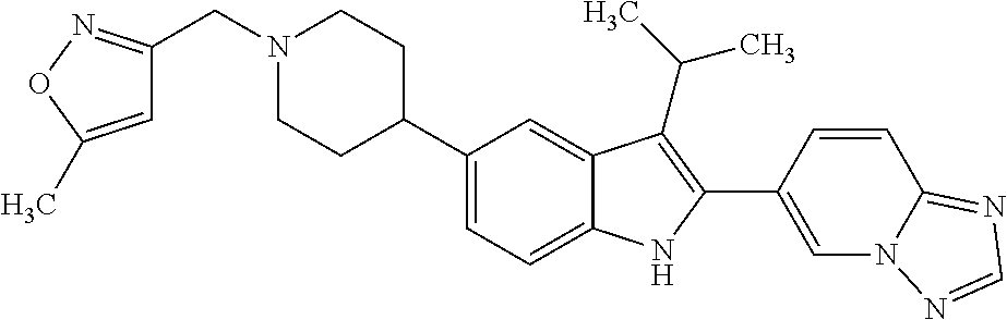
N1(CC2=NOC(C)=C2)CCC(C2=CC=C3C(=C2)C(C(C)C)=C(C2=CN4C(=NC=N4)C=C2)N3)CC1
